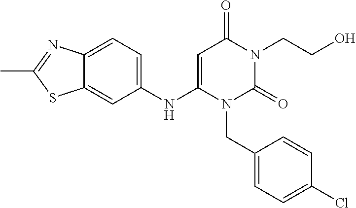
C1(NC2=CC(=O)N(CCO)C(=O)N2CC2=CC=C(Cl)C=C2)=CC=C2C(=C1)SC(C)=N2
